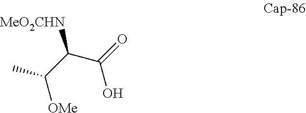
C([OMe])(C(C(O)=O)[MeO2CHN])C
